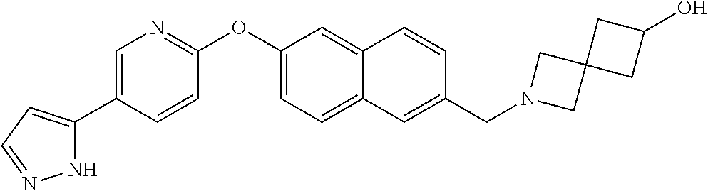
N1C(C2=CN=C(OC3=CC=C4C(=C3)C=CC(CN3CC5(C3)CC(O)C5)=C4)C=C2)=CC=N1
